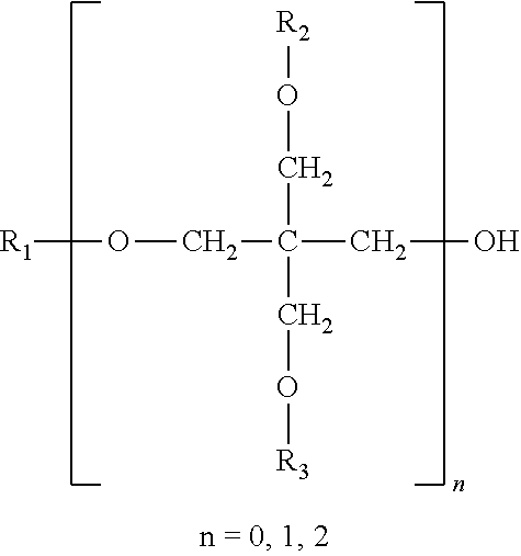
[R1]OCC(CO[R2])(CO[R3])CO
